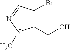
C1(CO)=C(Br)C=NN1C
